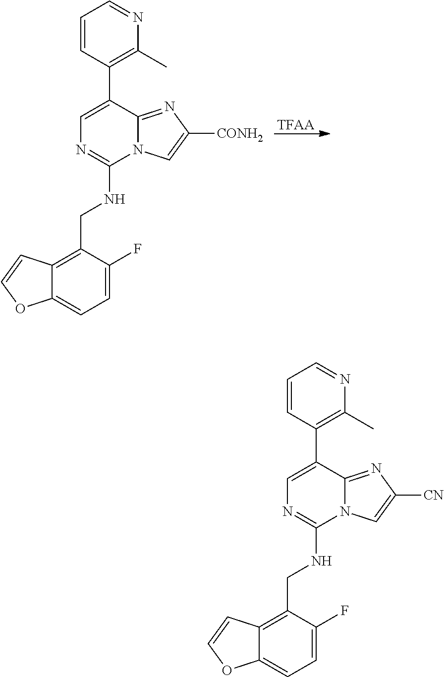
C1=C(C2=C(C)N=CC=C2)C2=NC([CN])=CN2C(NCC2=C3C(=CC=C2F)OC=C3)=N1.C1=C(C2=C(C)N=CC=C2)C2=NC([CONH2])=CN2C(NCC2=C3C(=CC=C2F)OC=C3)=N1.[TFAA]
